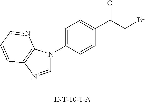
C1=NC2=C(N1C1=CC=C(C(CBr)=O)C=C1)N=CC=C2
